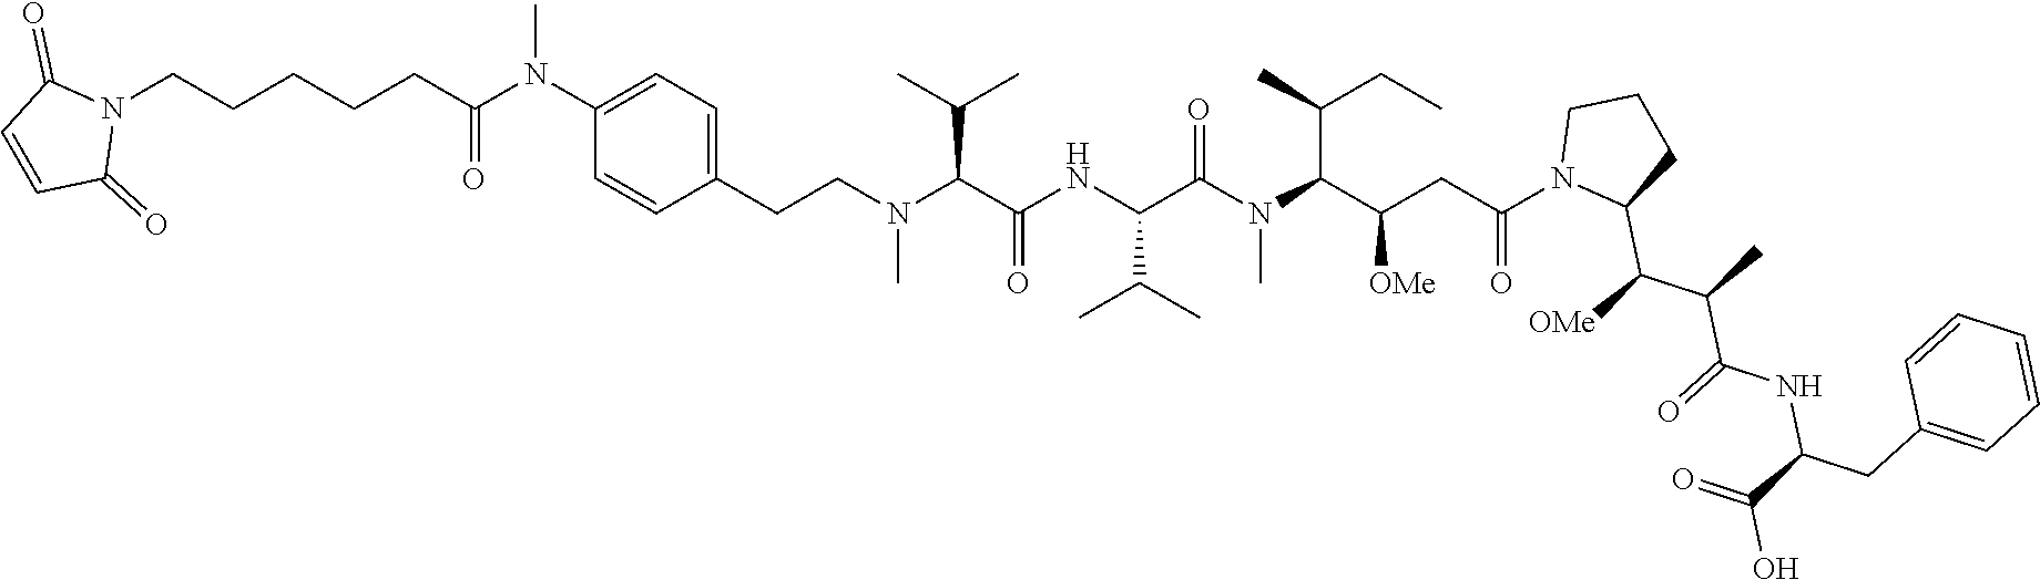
N1(CCCCCC(N(C2=CC=C(CCN(C(C(NC(C(N(C(C(CC(N3C(C([OMe])C(C)C(=O)NC(CC4=CC=CC=C4)C(=O)O)CCC3)=O)[OMe])C(C)CC)C)=O)C(C)C)=O)C(C)C)C)C=C2)C)=O)C(=O)C=CC1=O
